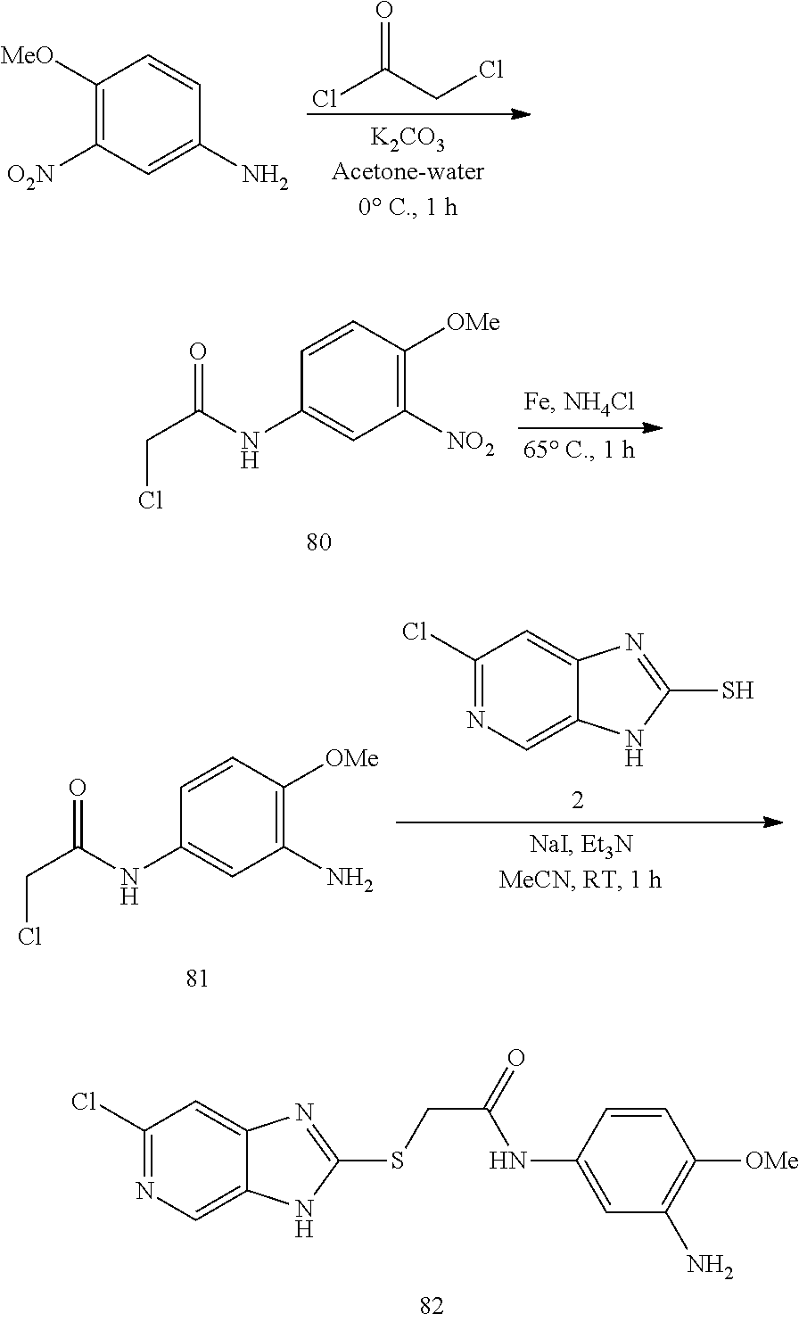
C1=CC(NC(CSC2=NC3=CC(Cl)=NC=C3N2)=O)=CC(N)=C1[OMe].ClC(CCl)=O.C1([MeO])=C([O2N])C=C(N)C=C1.C1=CC([OMe])=C([NO2])C=C1NC(CCl)=O.C1(Cl)=NC=C2C(=C1)N=C(S)N2.C1=CC([OMe])=C(N)C=C1NC(CCl)=O
